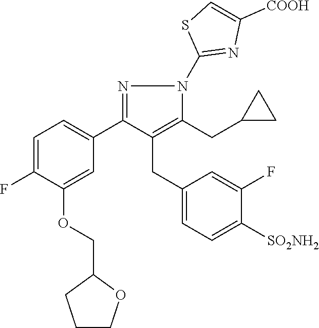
C1=C(F)C(OCC2CCCO2)=CC(C2=NN(C3=NC([COOH])=CS3)C(CC3CC3)=C2CC2=CC=C([SO2NH2])C(F)=C2)=C1
